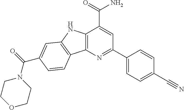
N1=C(C2=CC=C(C#N)C=C2)C=C(C(=O)N)C2=C1C1=C(N2)C=C(C(=O)N2CCOCC2)C=C1
